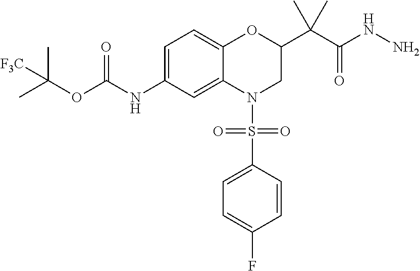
C1=C(NC(OC(C)(C)[F3C])=O)C=C2C(=C1)OC(C(C(NN)=O)(C)C)CN2S(C1=CC=C(F)C=C1)(=O)=O
